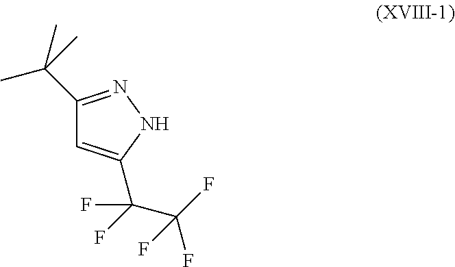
C1(C(C)(C)C)=NNC(C(C(F)(F)F)(F)F)=C1
